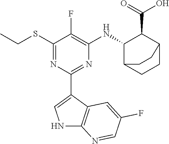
C1(SCC)=NC(C2=CNC3=C2C=C(F)C=N3)=NC([HN]C2C(C(=O)O)C3CCC2CC3)=C1F
